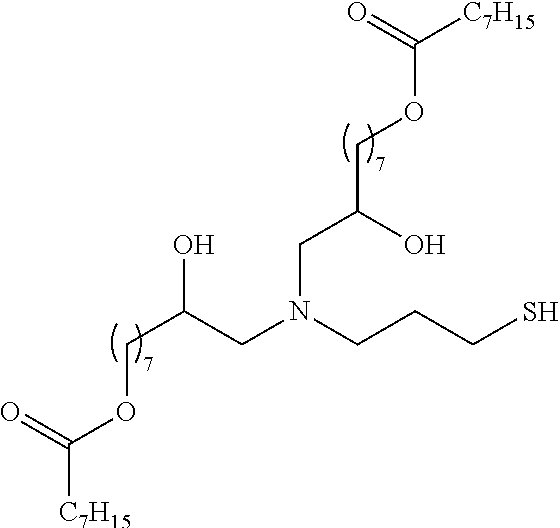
C(C(CN(CCCS)CC(COC([C7H15])=O)O)O)OC([C7H15])=O
